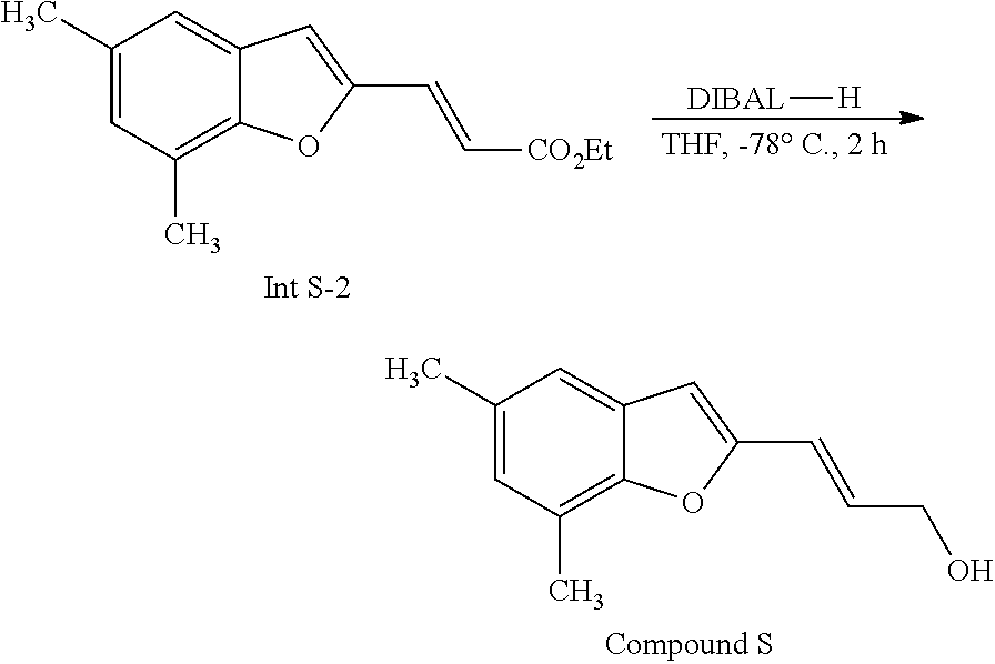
C12=C(C)C=C(C)C=C1C=C(C=CCO)O2.C12=C(C)C=C(C)C=C1C=C(C=C[CO2Et])O2.[DIBAL][H]
